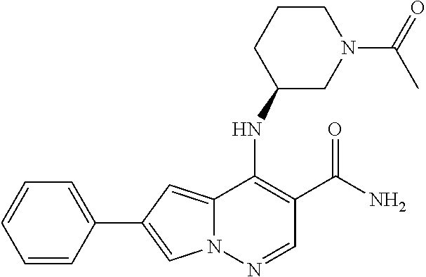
C1(C2=CN3C(=C2)C(NC2CN(C(=O)C)CCC2)=C(C(N)=O)C=N3)=CC=CC=C1
